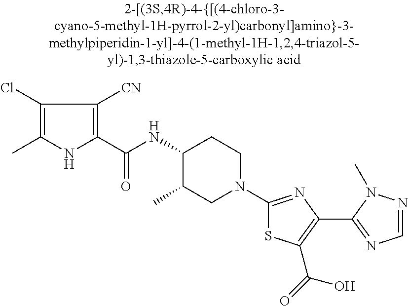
C1(NC(C2=C([CN])C(Cl)=C(C)N2)=O)C(C)CN(C2=NC(C3=NC=NN3C)=C(C(=O)O)S2)CC1
